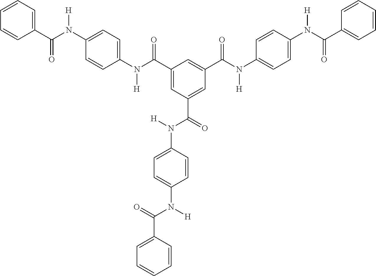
C1(N(C(C2=CC=CC=C2)=O)[H])=CC=C(N(C(C2=CC(C(=O)N([H])C3=CC=C(N([H])C(C4=CC=CC=C4)=O)C=C3)=CC(C(N(C3=CC=C(N(C(C4=CC=CC=C4)=O)[H])C=C3)[H])=O)=C2)=O)[H])C=C1
